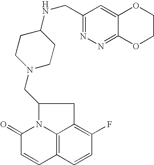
C12=C3C=CC(F)=C1CC(CN1CCC(NCC4=NN=C5C(=C4)OCCO5)CC1)N2C(=O)C=C3
